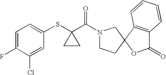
C1=C(F)C(Cl)=CC(SC2(C(=O)N3CCC4(C3)OC(=O)C3=C4C=CC=C3)CC2)=C1
